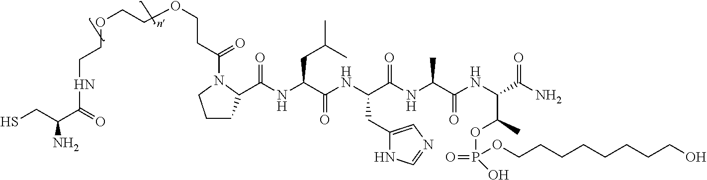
C(NC(C(NC(C(NC(C(NC(C(N)=O)C(OP(=O)(O)OCCCCCCCCO)C)=O)C)=O)CC1=CN=CN1)=O)CC(C)C)(=O)C1CCCN1C(CCOCCOCCNC(C(CS)N)=O)=O
